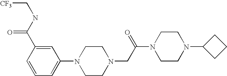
[CF3]CNC(C1=CC(N2CCN(CC(N3CCN(C4CCC4)CC3)=O)CC2)=CC=C1)=O
